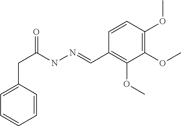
C1=CC(OC)=C(OC)C(OC)=C1C=NNC(CC1=CC=CC=C1)=O
